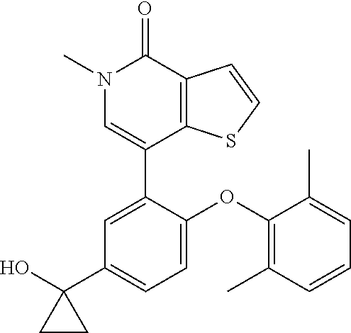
C1=CSC2=C1C(=O)N(C)C=C2C1=CC(C2(O)CC2)=CC=C1OC1=C(C)C=CC=C1C
